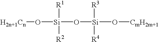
[H2n+1Cn]O[Si](O[Si](O[CmH2m+1])([R3])[R4])([R1])[R2]
